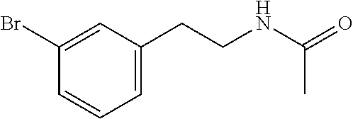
C1(Br)=CC(CCNC(C)=O)=CC=C1
